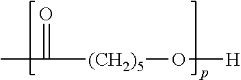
CC([(CH2)5]O[H])=O
